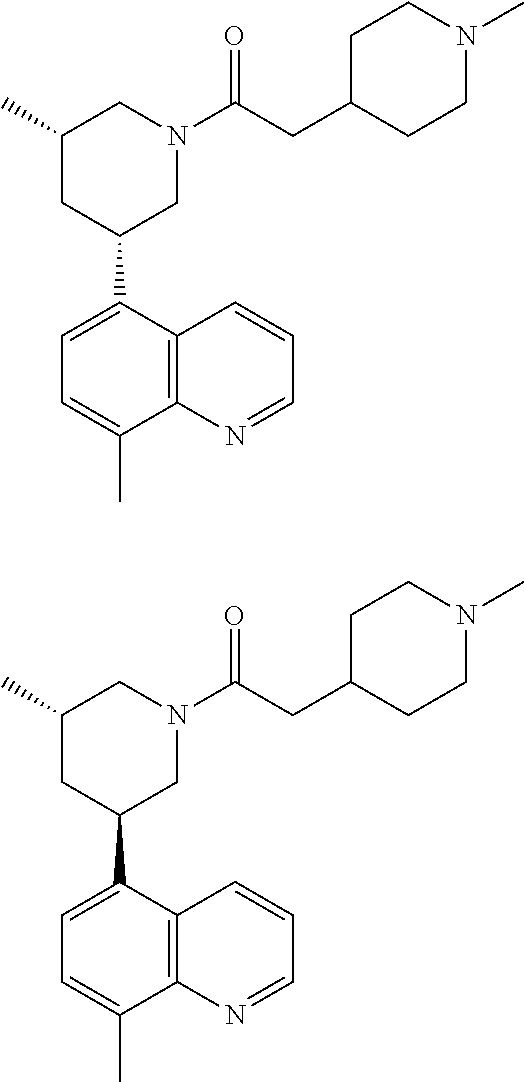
C1=CC2=C(C(C)=CC=C2C2CN(C(CC3CCN(C)CC3)=O)CC(C)C2)N=C1.C1=CC2=C(C(C)=CC=C2C2CN(C(CC3CCN(C)CC3)=O)CC(C)C2)N=C1
